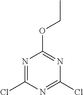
N1=C(Cl)N=C(Cl)N=C1OCC
